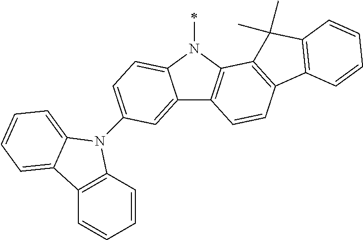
C12=CC(N3C4=C(C=CC=C4)C4=CC=CC=C34)=CC=C1N(C)C1=C2C=CC2=C1C(C)(C)C1=C2C=CC=C1
